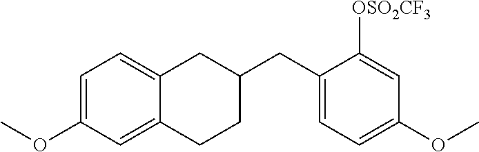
C1=C(OC)C=C2C(=C1)CC(CC1=CC=C(OC)C=C1[OSO2CF3])CC2
